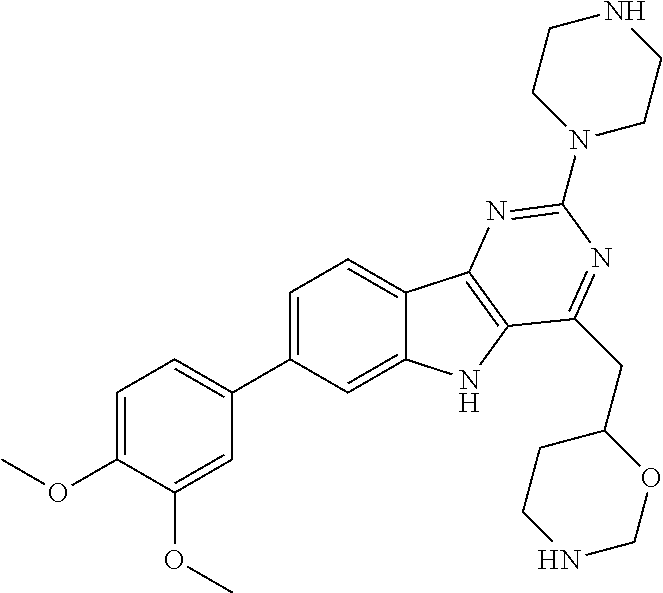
C1=C(OC)C(OC)=CC(C2=CC=C3C(=C2)NC2=C3N=C(N3CCNCC3)N=C2CC2CCNCO2)=C1
